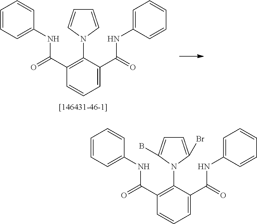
C1=CC=C(NC(C2=C(N3C(Br)=CC=C3B)C(C(=O)NC3=CC=CC=C3)=CC=C2)=O)C=C1.C1=CC=C(NC(C2=C(N3C=CC=C3)C(C(=O)NC3=CC=CC=C3)=CC=C2)=O)C=C1
